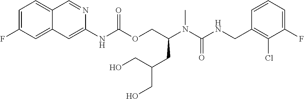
C1=CC(CNC(N(C(COC(NC2=CC3=CC(F)=CC=C3C=N2)=O)CC(CO)CO)C)=O)=C(Cl)C(F)=C1
